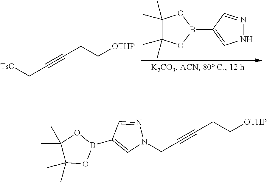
C1(C)(C)C(C)(C)OB(C2=CNN=C2)O1.C(CC[OTHP])#CC[TsO].C(CC[OTHP])#CCN1N=CC(B2OC(C)(C)C(C)(C)O2)=C1
